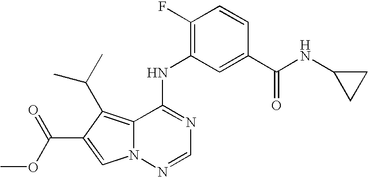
N12N=CN=C(NC3=C(F)C=CC(C(=O)NC4CC4)=C3)C1=C(C(C)C)C(C(=O)OC)=C2
